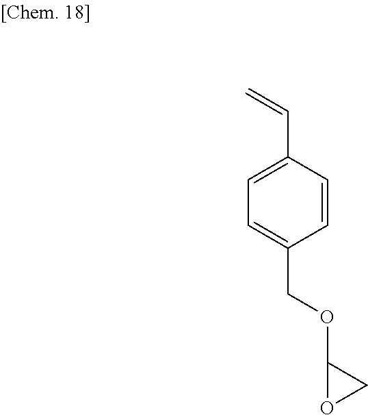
C1=C(C=C)C=CC(COC2OC2)=C1
